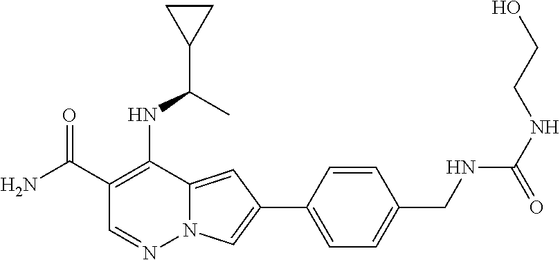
C1(C(N)=O)=C(NC(C2CC2)C)C2=CC(C3=CC=C(CNC(NCCO)=O)C=C3)=CN2N=C1
